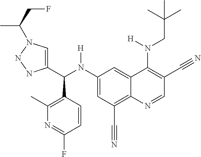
C1(N(C(C2=CN(C(C)CF)NN2)C2=C(C)N=C(F)C=C2)[H])=CC(C#N)=C2C(=C1)C(N(CC(C)(C)C)[H])=C(C#N)C=N2
